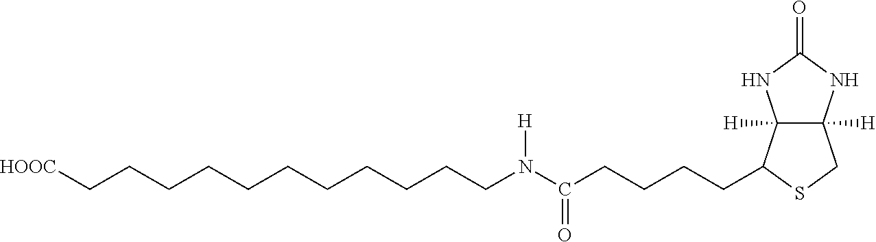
C12([H])C([H])(NC(=O)N1)CSC2CCCCC(N(CCCCCCCCCCC[HOOC])[H])=O
